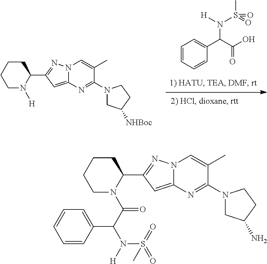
C1=CC=CC(C(C(O)=O)N([H])S(=O)(C)=O)=C1.[H]N1CCCCC1C1=NN2C(=C1)N=C(N1CC([NHBoc])CC1)C(C)=C2.C(N1CCCCC1C1=NN2C(=C1)N=C(N1CC(N)CC1)C(C)=C2)(C(N([H])S(=O)(=O)C)C1=CC=CC=C1)=O
